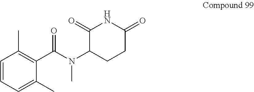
C1C(=O)NC(=O)C(N(C(C2=C(C)C=CC=C2C)=O)C)C1
